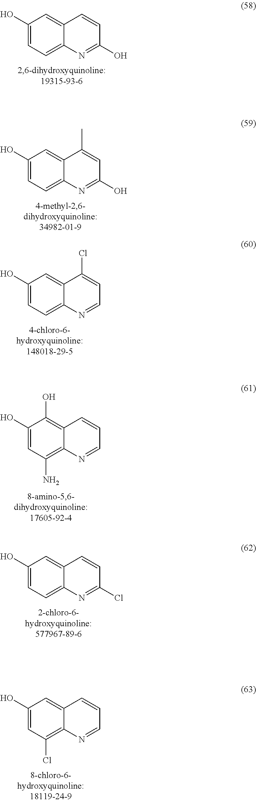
C1(O)=CC=C2C(=C1)C=CC(O)=N2.C1(O)=CC=C2C(=C1)C(C)=CC(O)=N2.C1(O)=CC=C2C(=C1)C(Cl)=CC=N2.C1(O)=CC(N)=C2C(=C1O)C=CC=N2.C1(O)=CC=C2C(=C1)C=CC(Cl)=N2.C1(O)=CC(Cl)=C2C(=C1)C=CC=N2
